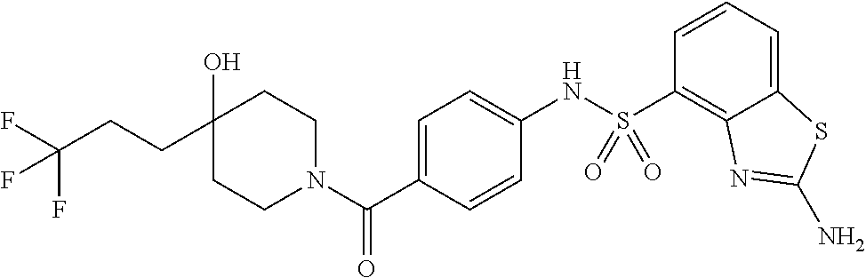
C1CN(C(C2=CC=C(NS(C3=C4C(=CC=C3)SC(N)=N4)(=O)=O)C=C2)=O)CCC1(O)CCC(F)(F)F
